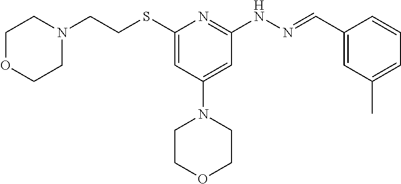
S(C1=CC(N2CCOCC2)=CC(NN=CC2=CC(C)=CC=C2)=N1)CCN1CCOCC1
